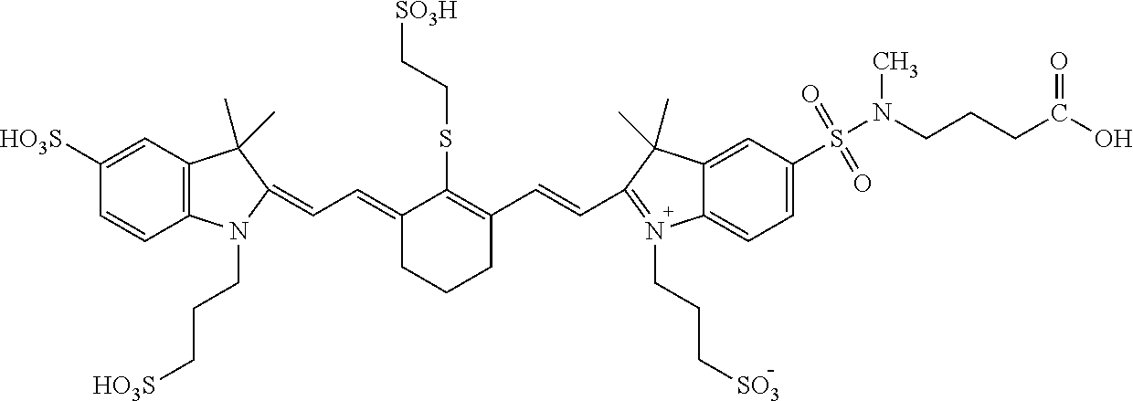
C1(=CC=C2N(CCC[HO3S])C3=C(C=C([HO3S])C=C3)C2(C)C)CCCC(C=CC2=N(CCC[SO3])C3=CC=C(S(N(C)CCCC(O)=O)(=O)=O)C=C3C2(C)C)=C1SCC[SO3H]
